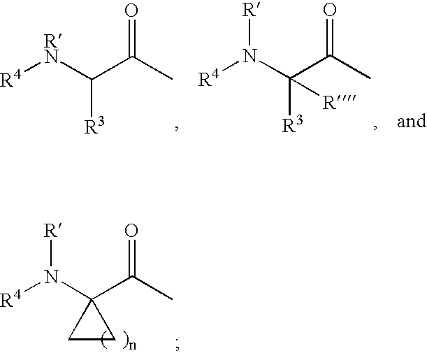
C([R3])([RN][R4])C(C)=O.C([R3])(N([R4])[R])(C(C)=O)[R].C1(N([R4])[R])(C(C)=O)CC1
